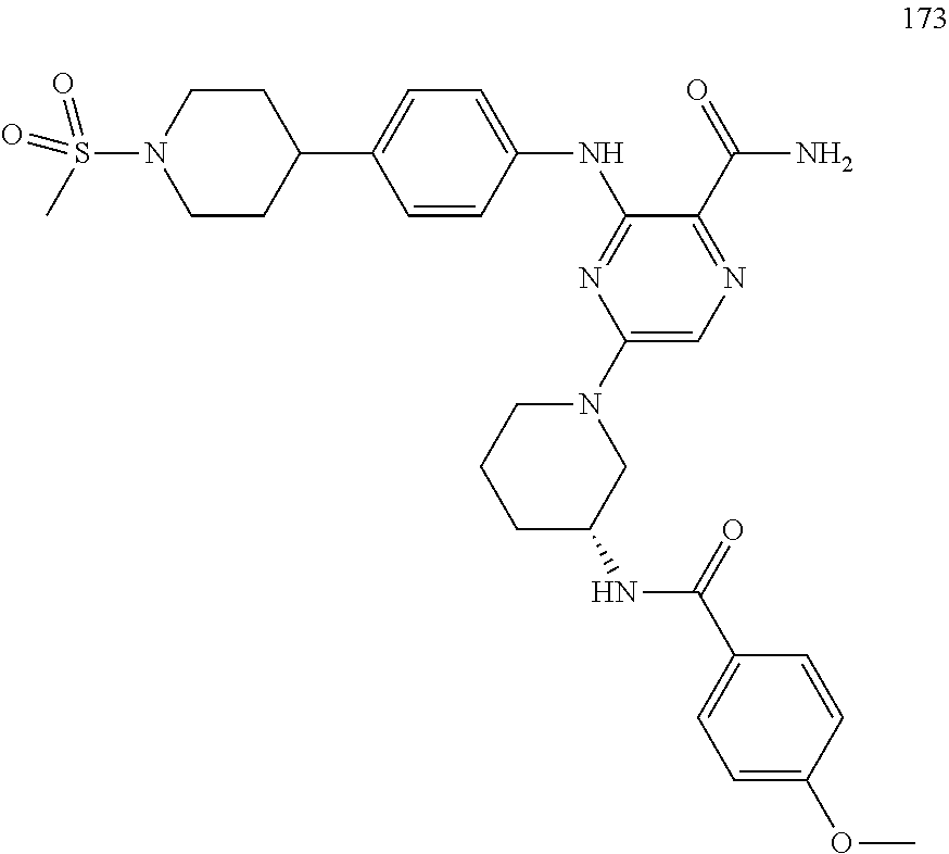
S(N1CCC(C2=CC=C(NC3=NC(N4CC(NC(C5=CC=C(OC)C=C5)=O)CCC4)=CN=C3C(=O)N)C=C2)CC1)(C)(=O)=O
